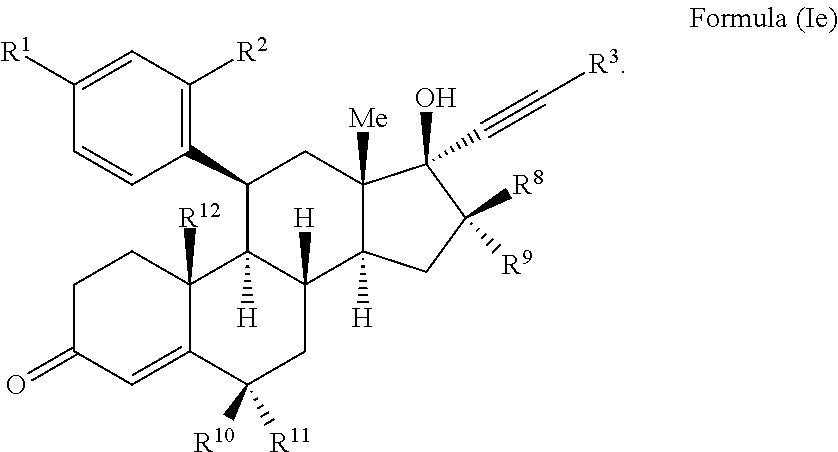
C1C(=O)C=C2C([R12])(C1)C1([H])C([H])(CC2([R10])[R11])C2([H])C([Me])(CC1C1=C([R2])C=C([R1])C=C1)C(O)(C#C[R3])C([R8])([R9])C2
